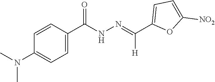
C1(C(=NNC(C2=CC=C(N(C)C)C=C2)=O)[H])=CC=C([NO2])O1
